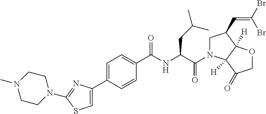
C1CN(C2=NC(C3=CC=C(C(NC(C(=O)N4CC(C=C(Br)Br)C5([H])C4([H])C(=O)CO5)CC(C)C)=O)C=C3)=CS2)CCN1C
